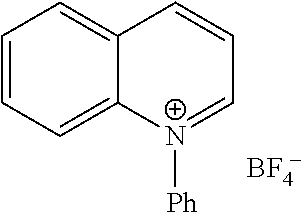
C1=CC=C2C(=C1)C=CC=[N+]2[Ph].[BF4]
